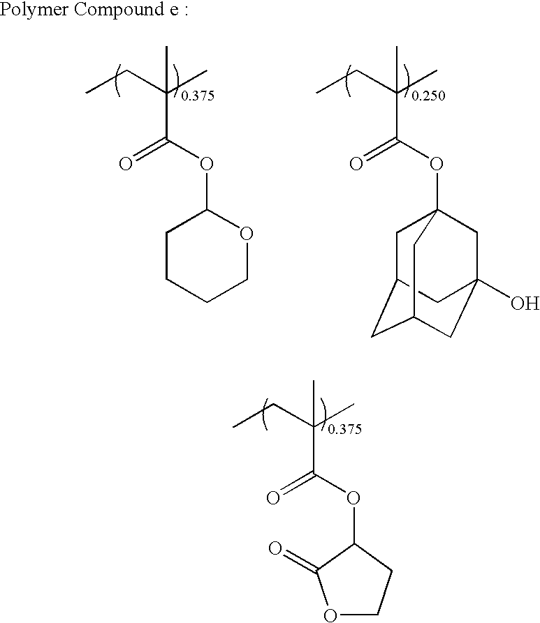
O(C(C(CC)(C)C)=O)C1CCOC1=O.C1CCCOC1OC(C(CC)(C)C)=O.O(C(C(CC)(C)C)=O)C12CC3CC(CC(O)(C1)C3)C2
